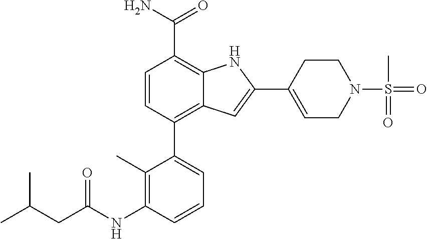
C1=C(C2=CC3=C(C4=CC=CC(NC(CC(C)C)=O)=C4C)C=CC(C(N)=O)=C3N2)CCN(S(=O)(C)=O)C1
